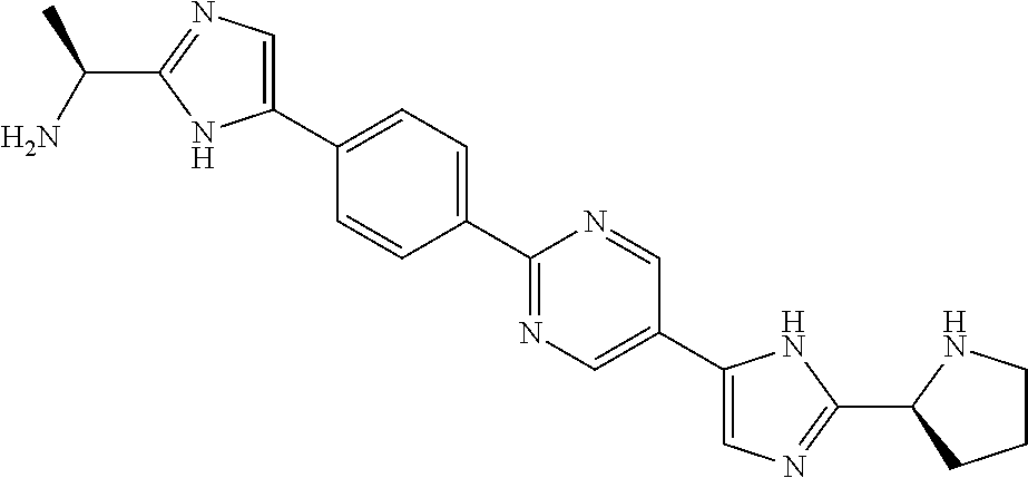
C1(C2=CC=C(C3=CN=C(C(N)C)N3)C=C2)=NC=C(C2=CN=C(C3CCCN3)N2)C=N1
